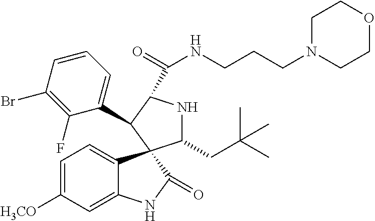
C1=C([H3CO])C=C2C(=C1)C1(C(=O)N2)C(CC(C)(C)C)NC(C(=O)NCCCN2CCOCC2)C1C1=CC=CC(Br)=C1F
